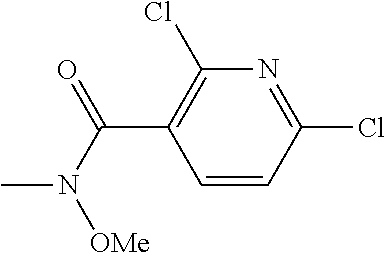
C1=CC(Cl)=NC(Cl)=C1C(N([OMe])C)=O
